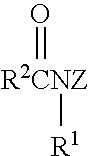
[R2CNZ]([R1])=O
